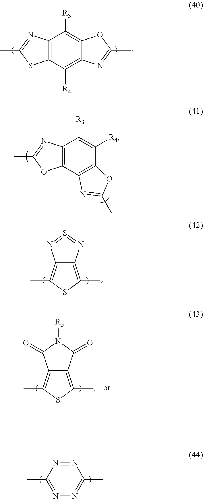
C12=C(C([R4])=C3C(=C1[R3])OC(C)=N3)SC(C)=N2.N1=C(C)N=NC(C)=N1.C12=C(C)SC(C)=C1N=S=N2.C12=C(C)SC(C)=C1C(=O)N([R5])C2=O.C12=C(C3=C(C([R4])=C1[R3])OC(C)=N3)OC(C)=N2
